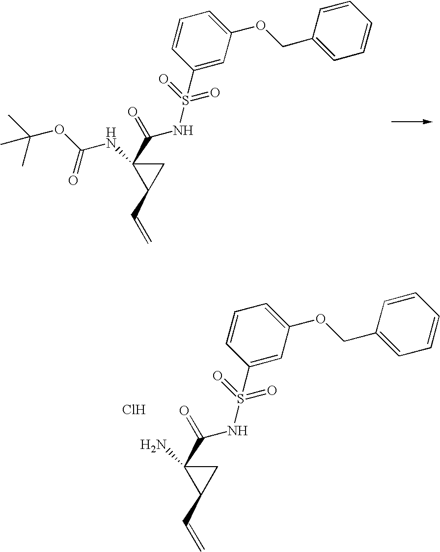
C1C(NC(OC(C)(C)C)=O)(C(=O)NS(C2=CC(OCC3=CC=CC=C3)=CC=C2)(=O)=O)C1C=C.C1C(N)(C(=O)NS(C2=CC(OCC3=CC=CC=C3)=CC=C2)(=O)=O)C1C=C.Cl
